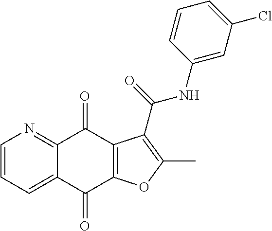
C1=CC=C2C(=N1)C(=O)C1=C(C2=O)OC(C)=C1C(=O)NC1=CC(Cl)=CC=C1
